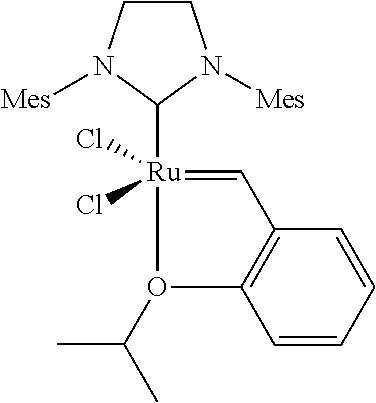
C1CN([Mes])C([Ru]2(Cl)(Cl)=CC3=C(O2C(C)C)C=CC=C3)N1[Mes]
